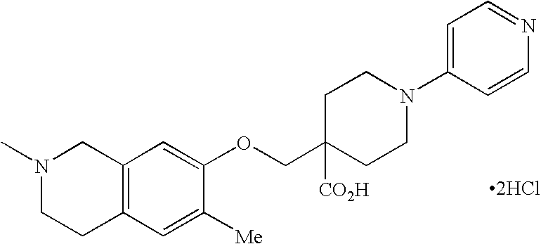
[2HCl].N1(C)CCC2=C(C1)C=C(OCC1([CO2H])CCN(C3=CC=NC=C3)CC1)C([Me])=C2
